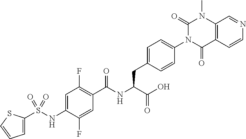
C1=C(S(NC2=CC(F)=C(C(NC(C(=O)O)CC3=CC=C(N4C(=O)C5=C(N(C)C4=O)C=NC=C5)C=C3)=O)C=C2F)(=O)=O)SC=C1
